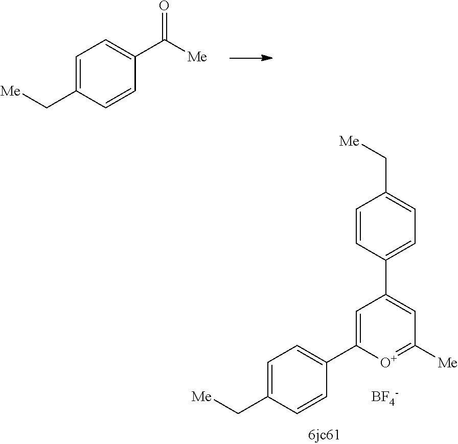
C(=O)(C1=CC=C(C[Me])C=C1)[Me].C1=CC(C2=CC([Me])=[O+]C(C3=CC=C(C[Me])C=C3)=C2)=CC=C1C[Me].[BF4-]
